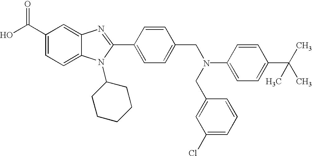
OC(C1=CC=C2C(=C1)N=C(C1=CC=C(CN(C3=CC=C(C(C)(C)C)C=C3)CC3=CC(Cl)=CC=C3)C=C1)N2C1CCCCC1)=O
